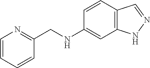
C1(NCC2=NC=CC=C2)=CC2=C(C=C1)C=NN2
